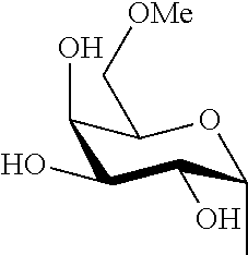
C1(O)C(O)C(O)C(C)OC1C[OMe]
